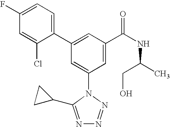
C1(C2=CC(C(NC(C)CO)=O)=CC(N3C(C4CC4)=NN=N3)=C2)=CC=C(F)C=C1Cl
